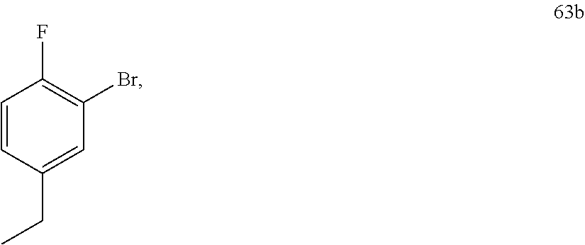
C1=CC(CC)=CC(Br)=C1F
